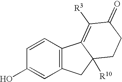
C1=CC(O)=CC2=C1C1=C([R3])C(=O)CCC1([R10])C2
